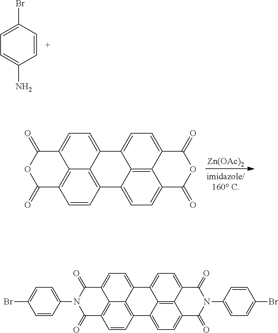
C1=CC(Br)=CC=C1N.[Zn(OAc)2].C12=C3C4=C(C=C1)C(=O)OC(=O)C4=CC=C3C1=CC=C3C4=C1C2=CC=C4C(=O)OC3=O.C12=C3C4=C(C=C1)C(=O)N(C1=CC=C(Br)C=C1)C(=O)C4=CC=C3C1=CC=C3C4=C1C2=CC=C4C(=O)N(C1=CC=C(Br)C=C1)C3=O
